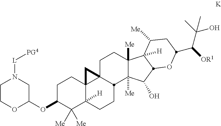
C1COC(OC2C([Me])([Me])C3([H])C4(CC2)C2(C4)CCC4([Me])C([Me])(C(O)C5C4([H])C([Me])CC(C(C(O)(C)C)[OR1])O5)C2CC3)CN1[L][PG4]
